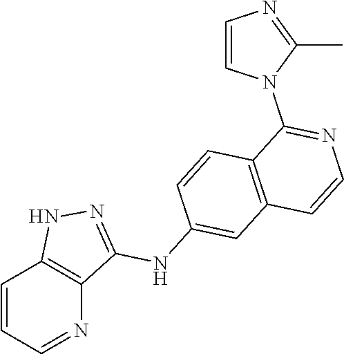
C1=CC=NC2=C1NN=C2NC1=CC2=C(C=C1)C(N1C(C)=NC=C1)=NC=C2
